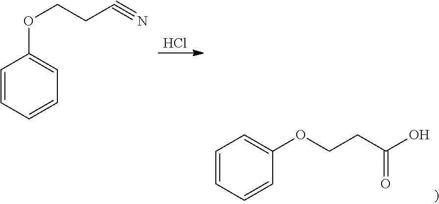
C1=CC=CC=C1OCCC#N.Cl.C1=CC=CC(OCCC(O)=O)=C1
